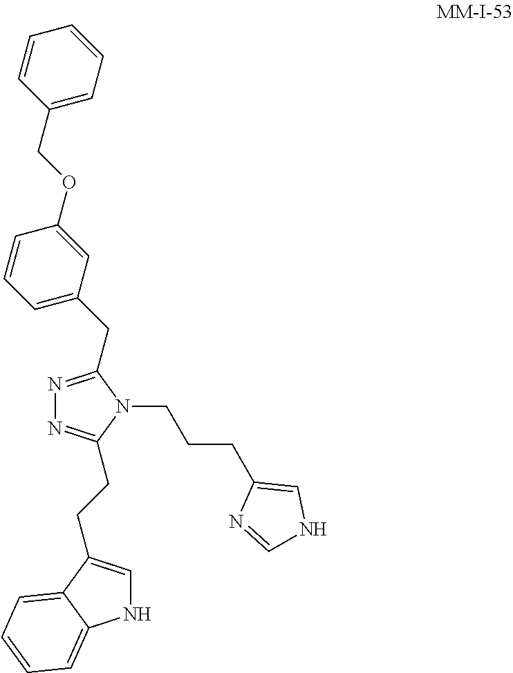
N1=C(CC2=CC=CC(OCC3=CC=CC=C3)=C2)N(CCCC2=CNC=N2)C(CCC2=CNC3=CC=CC=C23)=N1
